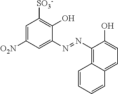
C1=C([O2N])C=C(N=NC2=C3C(=CC=C2O)C=CC=C3)C(O)=C1[SO3-]
